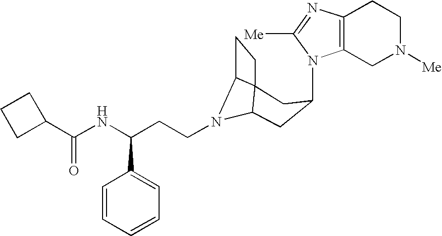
N1(C2CC3N(CCC(NC(C4CCC4)=O)C4=CC=CC=C4)C4C3(CC4)C2)C2=C(N=C1[Me])CCN([Me])C2
